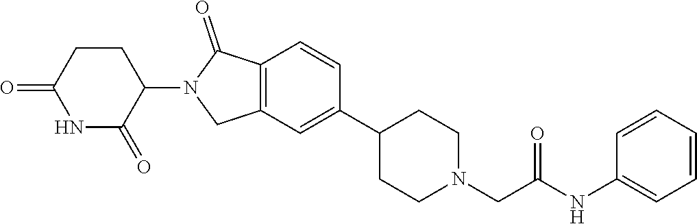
C1=CC2=C(C=C1C1CCN(CC(NC3=CC=CC=C3)=O)CC1)CN(C1C(=O)NC(=O)CC1)C2=O
